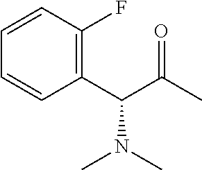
C1=CC=CC(C(C(C)=O)N(C)C)=C1F
